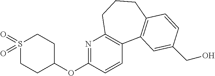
S1(=O)(=O)CCC(OC2=NC3=C(C=C2)C2=C(CCC3)C=CC(CO)=C2)CC1
